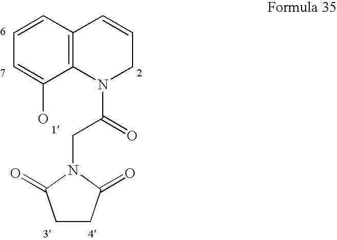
C1=CC2=C(C(O)=C1)N(C(=O)CN1C(=O)CCC1=O)CC=C2
